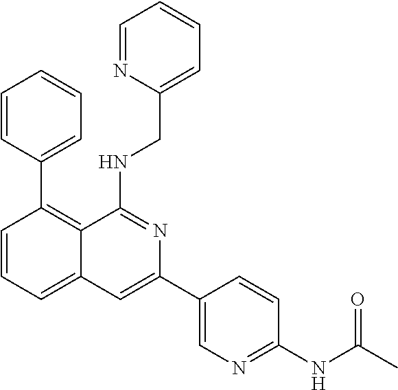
C1=CC(C2=C3C(=CC=C2)C=C(C2=CN=C(NC(C)=O)C=C2)N=C3NCC2=CC=CC=N2)=CC=C1
